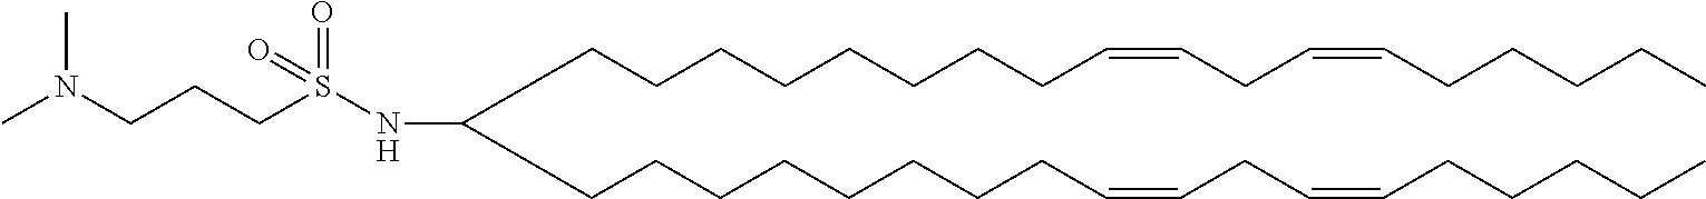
C(CCCCCCCC=CCC=CCCCCC)C(CCCCCCCCC=CCC=CCCCCC)NS(CCCN(C)C)(=O)=O
